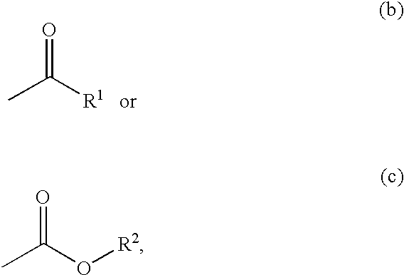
CC(O[R2])=O.CC([R1])=O
